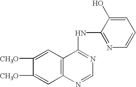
C1([CH3O])=CC2=C(C=C1[CH3O])C(NC1=NC=CC=C1O)=NC=N2
